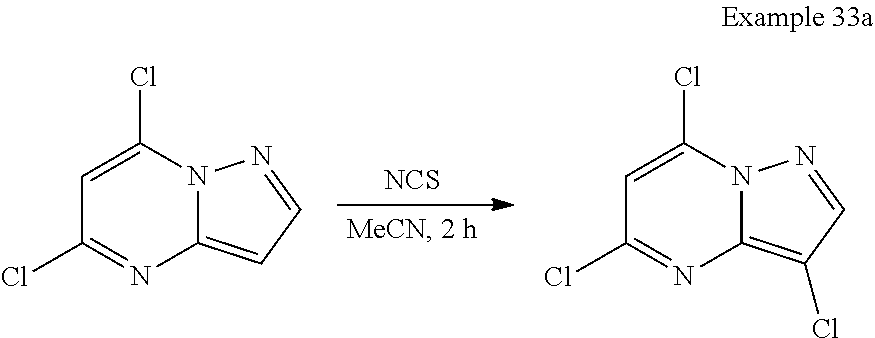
C1=C(Cl)N2C(=CC=N2)N=C1Cl.[NCS].C1=C(Cl)N2C(=C(Cl)C=N2)N=C1Cl
